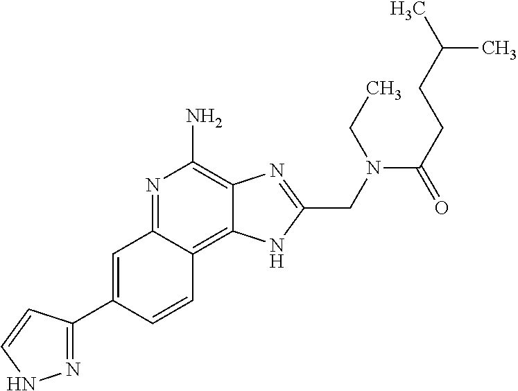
C1=C(C2=NNC=C2)C=CC2=C3C(=C(N)N=C12)N=C(CN(C(CCC(C)C)=O)CC)N3
